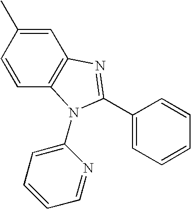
C1=CC(C)=CC2=C1N(C1=CC=CC=N1)C(C1=CC=CC=C1)=N2
